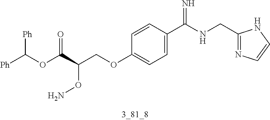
C1=CC(C(NCC2=NC=CN2)=N)=CC=C1OCC(C(OC([Ph])[Ph])=O)ON
